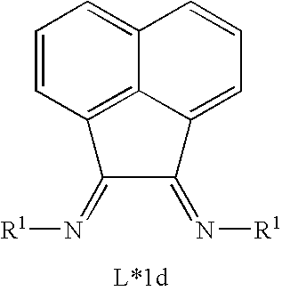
C1=CC2=C3C(=C1)C=CC=C3C(=N[R1])C2=N[R1]
